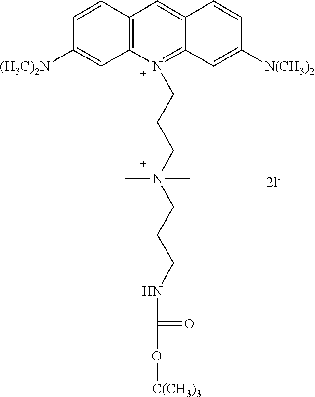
C12=C(C=CC([(H3C)2N])=C1)C=C1C(=[N+]2CCC[N+](CCCNC(=O)O[C(CH3)3])(C)C)C=C([N(CH3)2])C=C1
